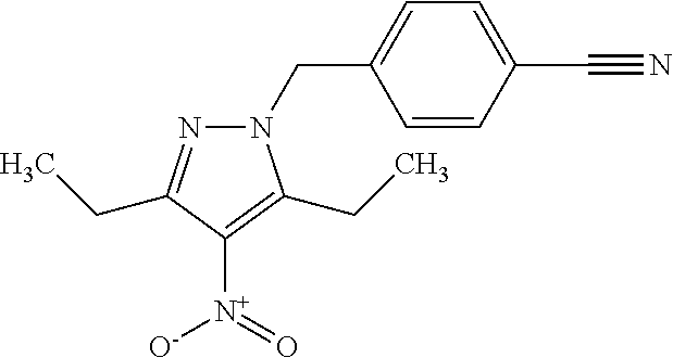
C1=C(C#N)C=CC(CN2N=C(CC)C([N+]([O-])=O)=C2CC)=C1
